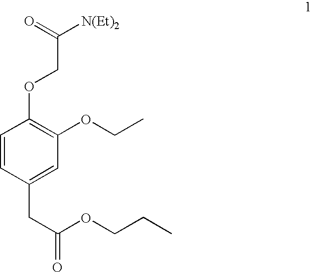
C1=CC(CC(=O)OCCC)=CC(OCC)=C1OCC([N(Et)2])=O
